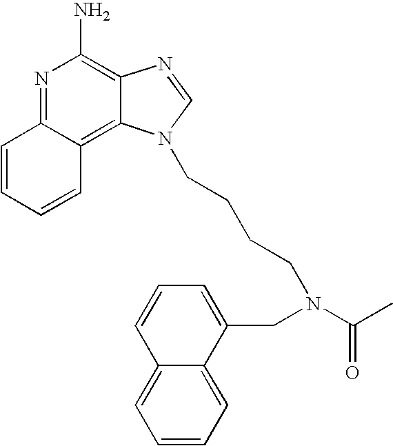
N1=C2C(=C3C(=C1N)N=CN3CCCCN(C(C)=O)CC1=CC=CC3=CC=CC=C13)C=CC=C2
